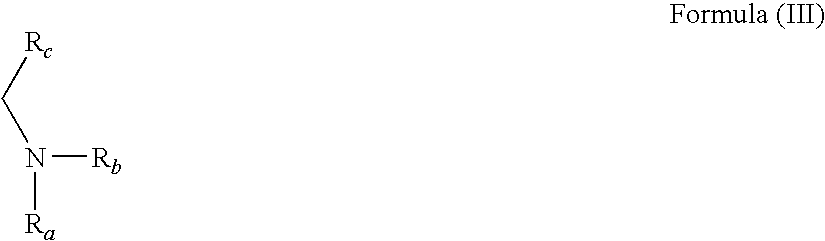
[Rc]CN([Rb])[Ra]
